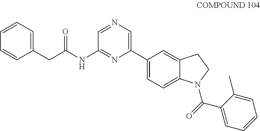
C1=CC=C(CC(NC2=NC(C3=CC=C4C(=C3)CCN4C(C3=CC=CC=C3C)=O)=CN=C2)=O)C=C1
